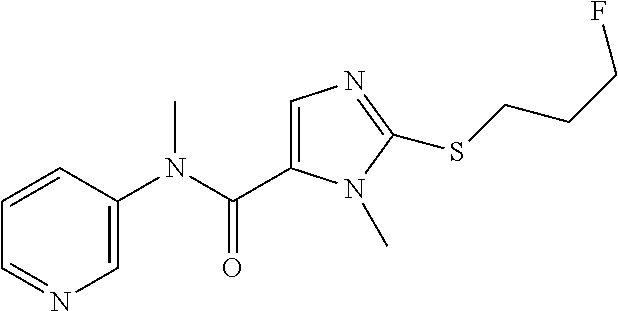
C1=CC(N(C(=O)C2=CN=C(SCCCF)N2C)C)=CN=C1
